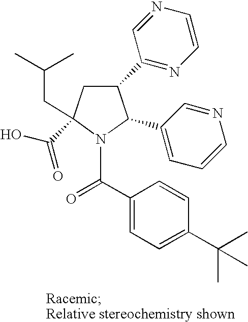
C1(C2=NC=CN=C2)CC(C(O)=O)(CC(C)C)N(C(C2=CC=C(C(C)(C)C)C=C2)=O)C1C1=CC=CN=C1
